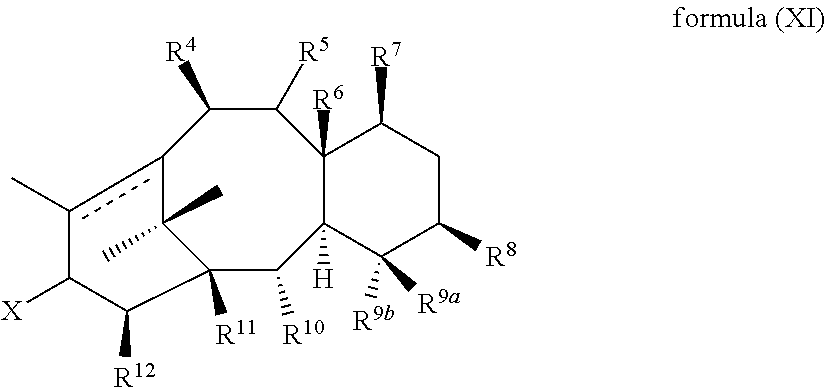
[X]C1c(C)c2C([R4])C([R5])C3([R6])C([H])(C([R9b])([R9a])C([R8])CC3[R7])C([R10])C([R11])(C1[R12])C2(C)C
